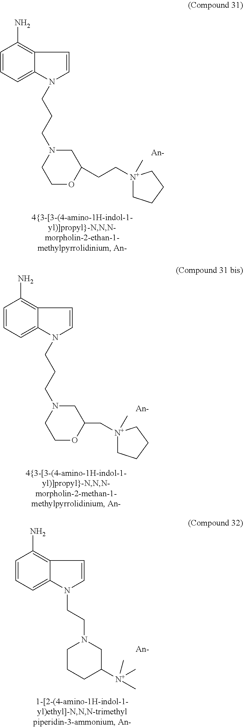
C12=C(N)C=CC=C1N(CCCN1CCOC(CC[N+]3(C)CCCC3)C1)C=C2.C12=C(N)C=CC=C1N(CCCN1CCOC(C[N+]3(C)CCCC3)C1)C=C2.C12=C(N)C=CC=C1N(CCN1CCCC([N+](C)(C)C)C1)C=C2
